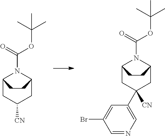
C12CC([CN])(C3=CN=CC(Br)=C3)CC(N1C(=O)OC(C)(C)C)CC2.C12CC([CN])CC(N1C(=O)OC(C)(C)C)CC2
